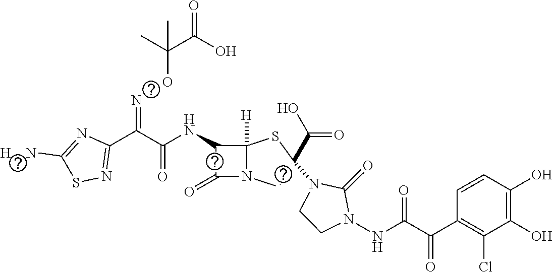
C(=O)(NC1C(=O)N2C1([H])SC(C(O)=O)(N1C(=O)N(NC(C(C3=C(Cl)C(O)=C(O)C=C3)=O)=O)CC1)C2)C(C1=NSC([H    N])=N1)=NOC(C(O)=O)(C)C
